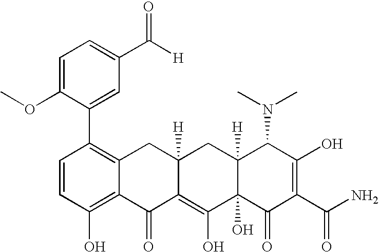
C1=CC(O)=C2C(=C1C1=CC(C([H])=O)=CC=C1OC)CC1([H])C(=C(O)C3(O)C([H])(C1)C(N(C)C)C(O)=C(C(N)=O)C3=O)C2=O
